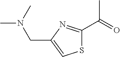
C1(C(=O)C)=NC(CN(C)C)=CS1
